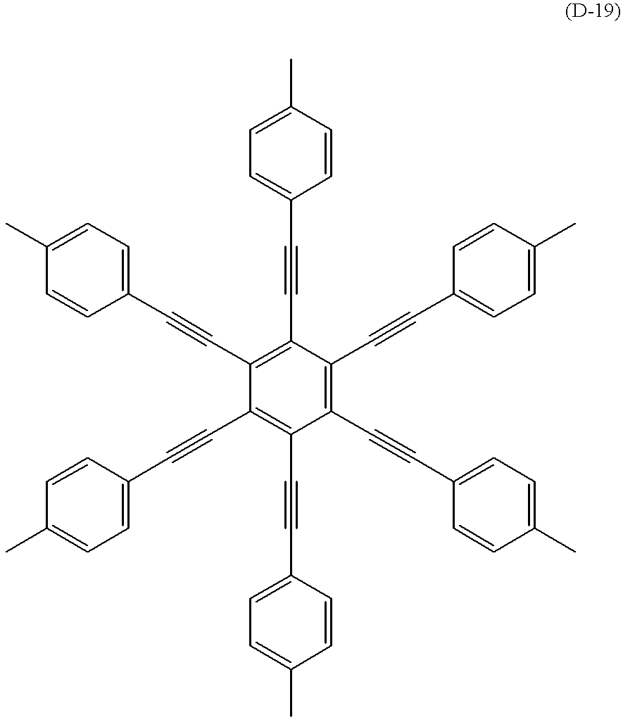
C1(C#CC2=CC=C(C)C=C2)=C(C#CC2=CC=C(C)C=C2)C(C#CC2=CC=C(C)C=C2)=C(C#CC2=CC=C(C)C=C2)C(C#CC2=CC=C(C)C=C2)=C1C#CC1=CC=C(C)C=C1
